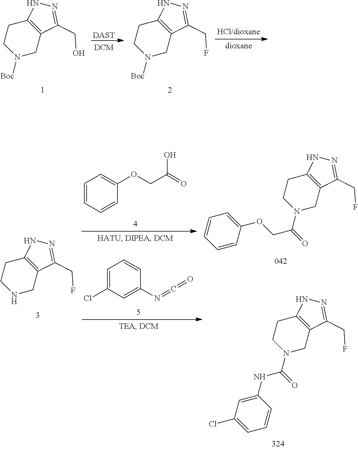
C12=C(CN([Boc])CC1)C(CO)=NN2.[DAST].C12=C(CN([Boc])CC1)C(CF)=NN2.C1=CC=CC(OCC(=O)O)=C1.C1=C(Cl)C=C(N=C=O)C=C1.C12=C(CN(C(=O)COC3=CC=CC=C3)CC1)C(CF)=NN2.C12=C(CN(C(=O)NC3=CC(Cl)=CC=C3)CC1)C(CF)=NN2.C12=C(CNCC1)C(CF)=NN2
